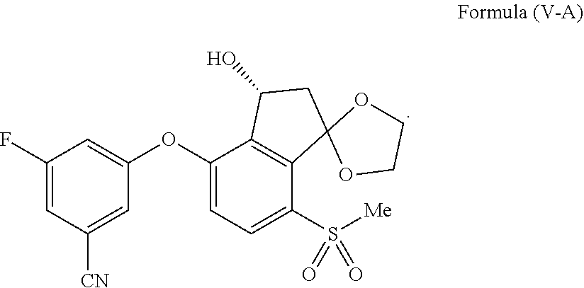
C1(F)=CC([CN])=CC(OC2=CC=C(S([Me])(=O)=O)C3=C2C(O)CC32OCCO2)=C1
